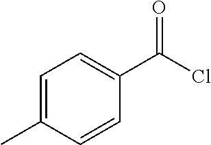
C1=C(C)C=CC(C(Cl)=O)=C1
